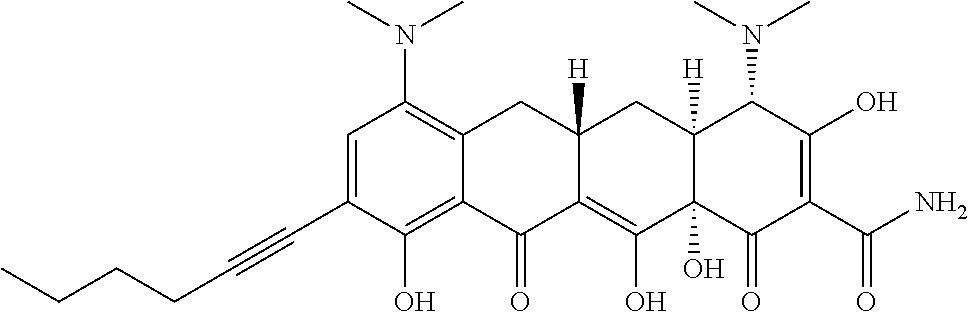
C1=C(C#CCCCC)C(O)=C2C(=C1N(C)C)CC1([H])C(=C(O)C3(O)C([H])(C1)C(N(C)C)C(O)=C(C(N)=O)C3=O)C2=O
